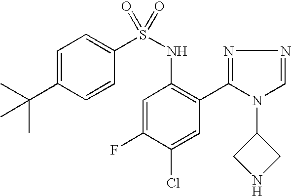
C1=C(C(C)(C)C)C=CC(S(NC2=C(C3=NN=CN3C3CNC3)C=C(Cl)C(F)=C2)(=O)=O)=C1
